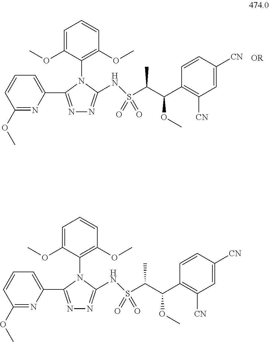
C1=CC([CN])=CC([CN])=C1C(C(S(=O)(=O)NC1=NN=C(C2=CC=CC(OC)=N2)N1C1=C(OC)C=CC=C1OC)C)OC.C1=CC([CN])=CC([CN])=C1C(C(S(=O)(=O)NC1=NN=C(C2=CC=CC(OC)=N2)N1C1=C(OC)C=CC=C1OC)C)OC
